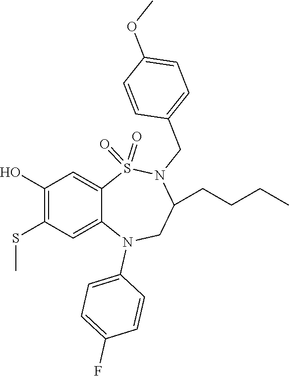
C1=CC(F)=CC=C1N1CC(CCCC)N(CC2=CC=C(OC)C=C2)S(=O)(=O)C2=CC(O)=C(SC)C=C12
